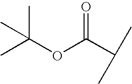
CC(OC(C(C)C)=O)(C)C
